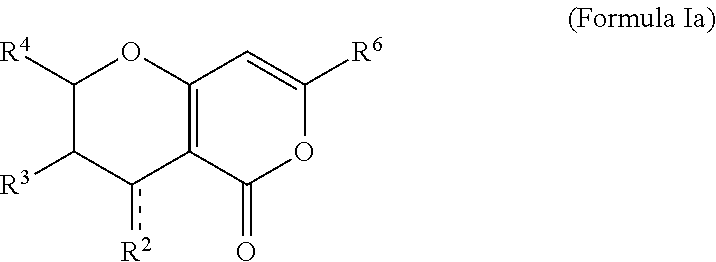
C12=C(C(=O)OC([R6])=C1)c([R2])C([R3])C([R4])O2
